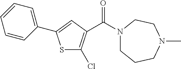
S1C(Cl)=C(C(N2CCCN(C)CC2)=O)C=C1C1=CC=CC=C1
